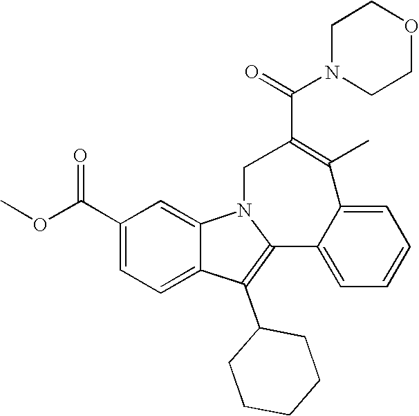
C1(C(OC)=O)=CC=C2C(=C1)N1C(=C2C2CCCCC2)C2=CC=CC=C2C(C)=C(C(=O)N2CCOCC2)C1
